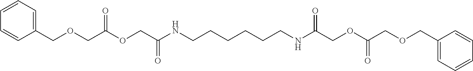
C1(COCC(OCC(NCCCCCCNC(COC(COCC2=CC=CC=C2)=O)=O)=O)=O)=CC=CC=C1
